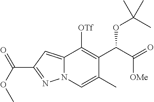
C12=CC(C(OC)=O)=NN1C=C(C)C(C(C(=O)[OMe])OC(C)(C)C)=C2[OTf]
